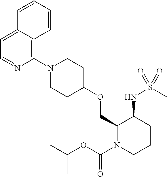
C1(COC2CCN(C3=C4C(=CC=N3)C=CC=C4)CC2)N(C(OC(C)C)=O)CCCC1NS(C)(=O)=O
